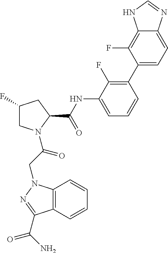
C12=C(N(CC(=O)N3CC(F)CC3C(NC3=CC=CC(C4=CC=C5C(=C4F)NC=N5)=C3F)=O)N=C1C(N)=O)C=CC=C2
